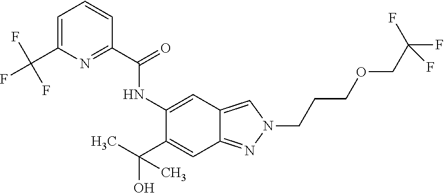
N(C1=CC2=CN(CCCOCC(F)(F)F)N=C2C=C1C(C)(O)C)C(C1=NC(C(F)(F)F)=CC=C1)=O
